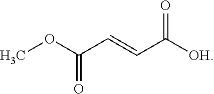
COC(C=CC([OH])=O)=O
